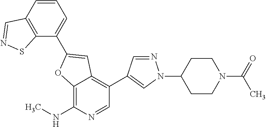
C12=C(NC)N=CC(C3=CN(C4CCN(C(C)=O)CC4)N=C3)=C1C=C(C1=CC=CC3=C1SN=C3)O2
